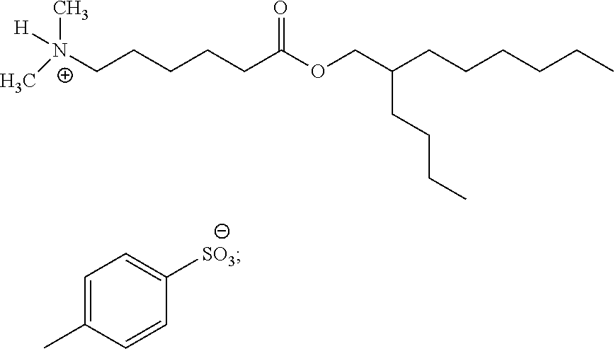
C[N+](C)(CCCCCC(=O)OCC(CCCC)CCCCCC)[H].C1=C(C)C=CC([SO3])=C1
